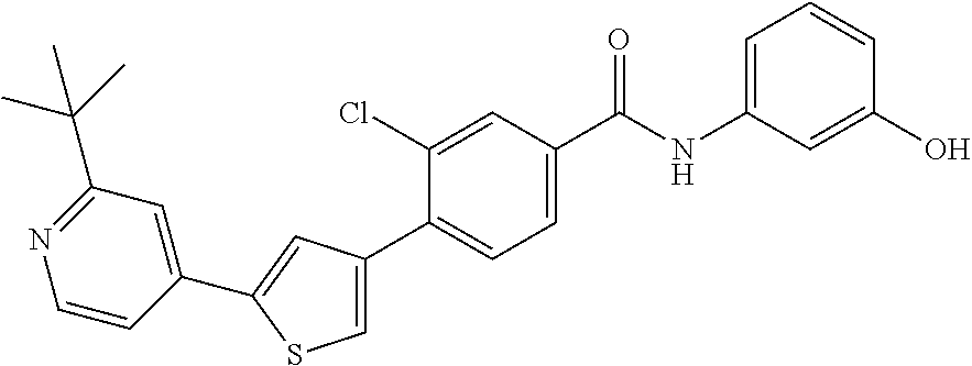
C1(NC(C2=CC=C(C3=CSC(C4=CC(C(C)(C)C)=NC=C4)=C3)C(Cl)=C2)=O)=CC=CC(O)=C1
